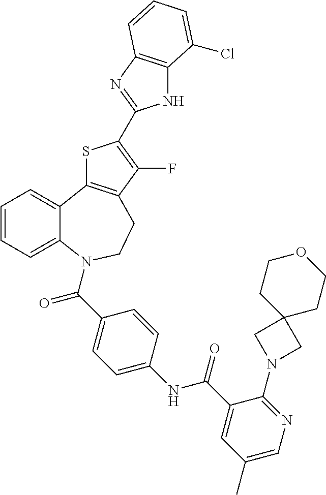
C1=CC=C2C(=C1)C1=C(CCN2C(C2=CC=C(NC(C3=CC(C)=CN=C3N3CC4(C3)CCOCC4)=O)C=C2)=O)C(F)=C(C2=NC3=C(N2)C(Cl)=CC=C3)S1
